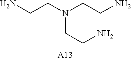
[A13].NCCN(CCN)CCN
